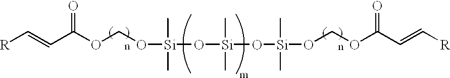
[R]C=CC(OCO[Si](O[Si](O[Si](OCOC(C=C[R])=O)(C)C)(C)C)(C)C)=O
